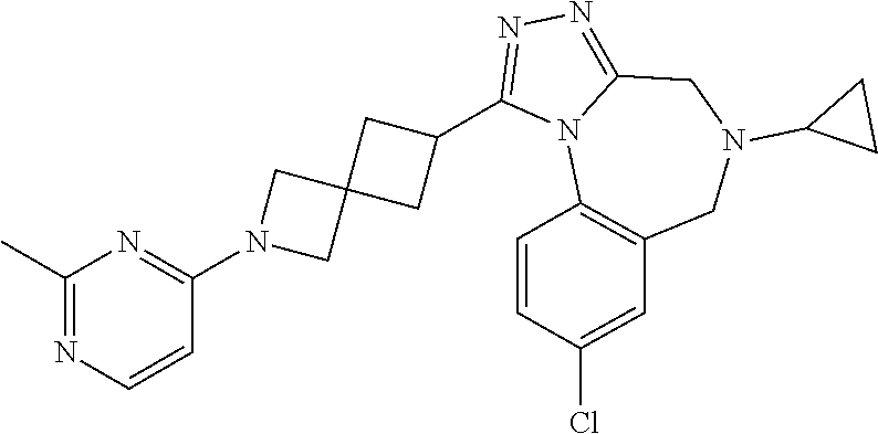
C1(N2CC3(C2)CC(C2=NN=C4N2C2=C(CN(C5CC5)C4)C=C(Cl)C=C2)C3)=NC(C)=NC=C1
